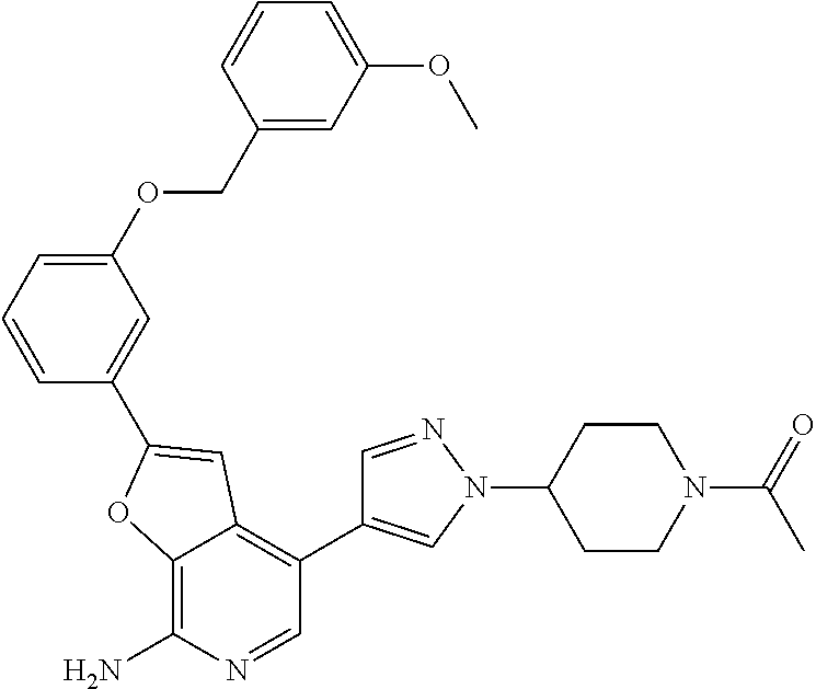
C12=C(N)N=CC(C3=CN(C4CCN(C(C)=O)CC4)N=C3)=C1C=C(C1=CC(OCC3=CC(OC)=CC=C3)=CC=C1)O2
